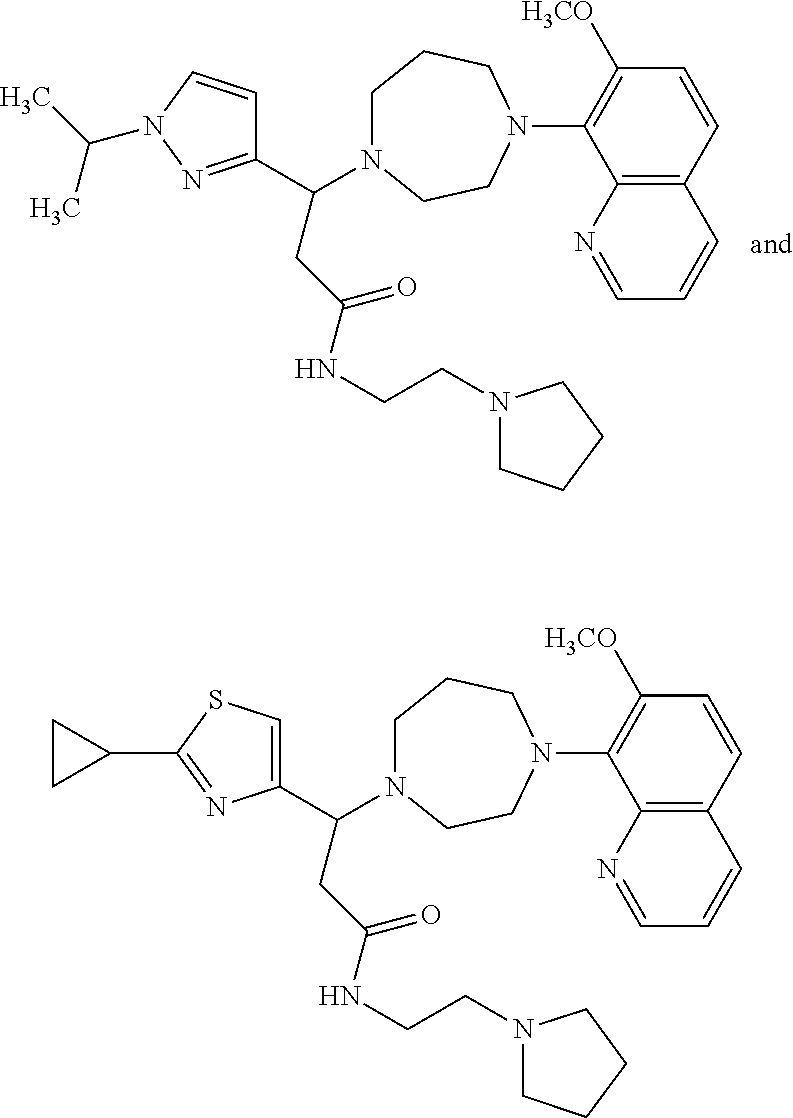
C1(C(CC(NCCN2CCCC2)=O)N2CCCN(C3=C([H3CO])C=CC4=C3N=CC=C4)CC2)=NN(C(C)C)C=C1.C1(C(CC(NCCN2CCCC2)=O)N2CCCN(C3=C([H3CO])C=CC4=C3N=CC=C4)CC2)=CSC(C2CC2)=N1
